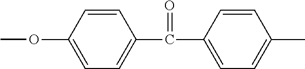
C1=CC(OC)=CC=C1C(C1=CC=C(C)C=C1)=O
